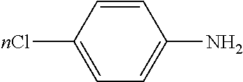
C1=C([nCl])C=CC(N)=C1
